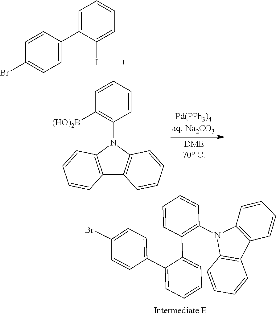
C1=C(C2=CC=C(Br)C=C2)C(I)=CC=C1.C1=CC=CC(N2C3=C(C4=C2C=CC=C4)C=CC=C3)=C1[(HO)2B].C1(Br)=CC=C(C2=CC=CC=C2C2=C(N3C4=C(C5=C3C=CC=C5)C=CC=C4)C=CC=C2)C=C1
